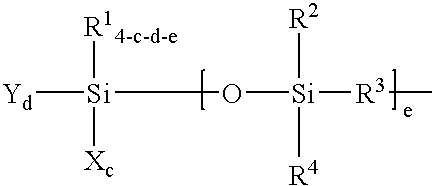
[Yd][Si]([R14-c-d-e])([Xc])CCO[Si]([R2])([R4])[R3]C
